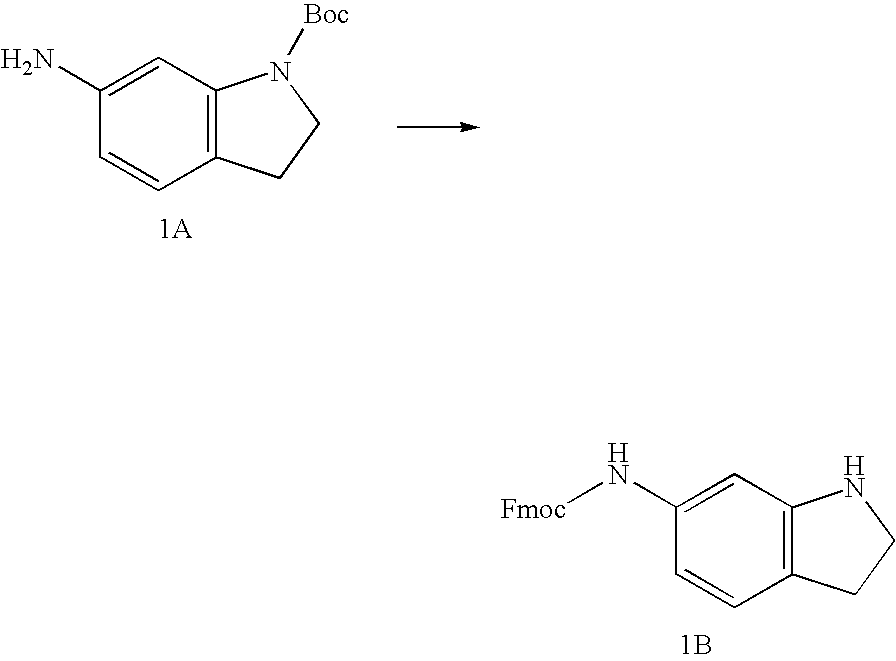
C1(N)=CC2=C(C=C1)CCN2[Boc].C1(N[Fmoc])=CC2=C(C=C1)CCN2.[1B]
